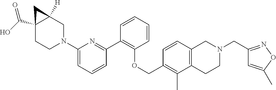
C12(C(O)=O)CCN(C3=CC=CC(C4=C(OCC5=C(C)C6=C(C=C5)CN(CC5=NOC(C)=C5)CC6)C=CC=C4)=N3)CC1([H])C2
